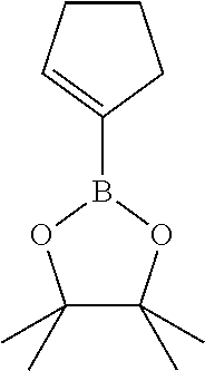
C1CC=C(B2OC(C)(C)C(C)(C)O2)C1
